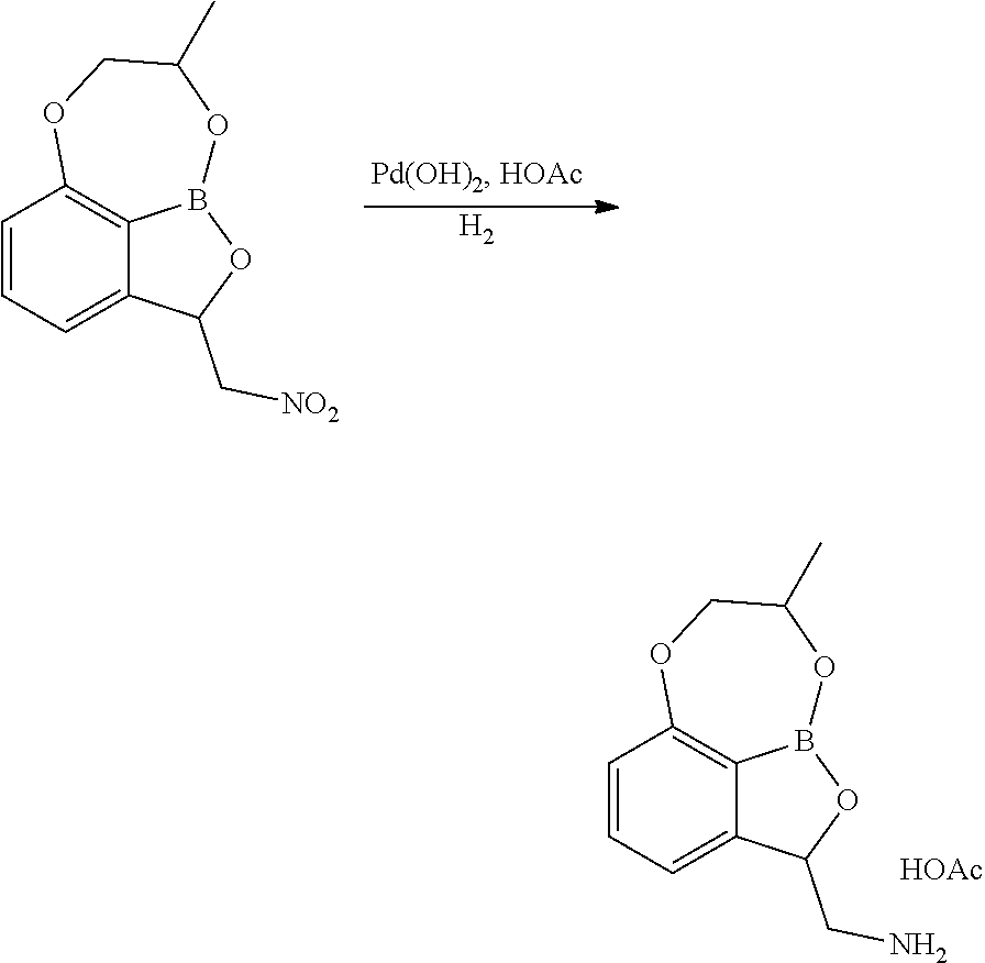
[H2].C1=CC=C2C3=C1OCC(C)OB3OC2C[NO2].C1=CC=C2C3=C1OCC(C)OB3OC2CN.[HOAc]
